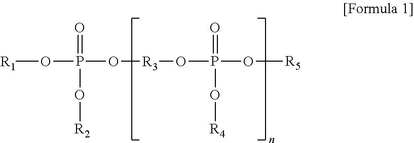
[R1]OP(=O)(O[R3]OP(=O)(O[R5])O[R4])O[R2]
